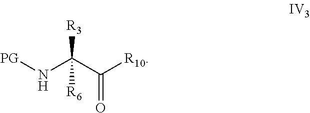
[PG]NC(C([R10])=O)([R3])[R6]
